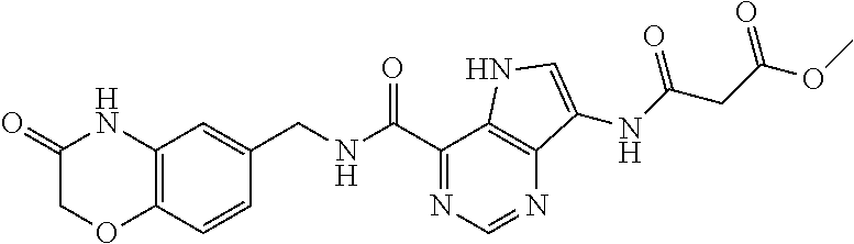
C12=C(C=CC(CNC(C3=NC=NC4=C3NC=C4NC(CC(OC)=O)=O)=O)=C1)OCC(=O)N2
